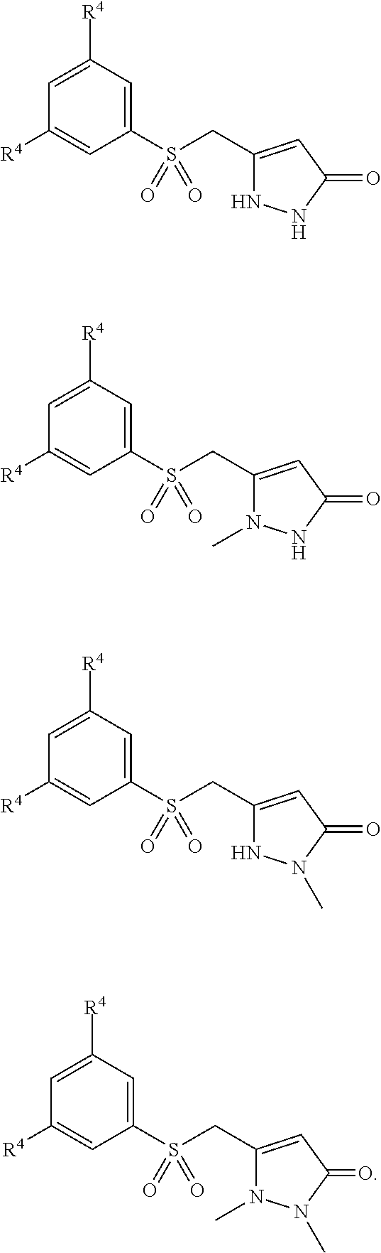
S(CC1=CC(=O)NN1)(C1=CC([R4])=CC([R4])=C1)(=O)=O.S(CC1=CC(=O)NN1C)(C1=CC([R4])=CC([R4])=C1)(=O)=O.S(CC1=CC(=O)N(C)N1)(C1=CC([R4])=CC([R4])=C1)(=O)=O.S(CC1=CC(=O)N(C)N1C)(C1=CC([R4])=CC([R4])=C1)(=O)=O
